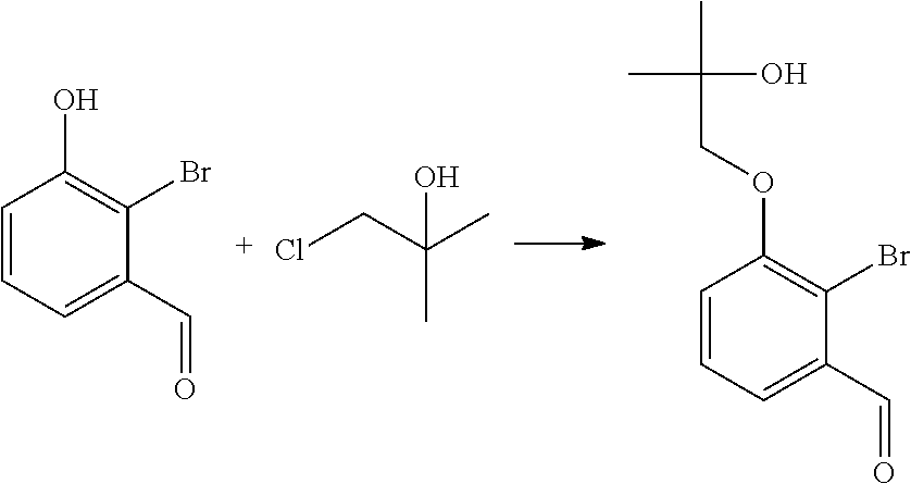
C1=CC=C(C=O)C(Br)=C1O.ClCC(C)(C)O.C1=CC=C(C=O)C(Br)=C1OCC(C)(O)C
